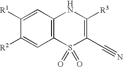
C1([R1])=CC2=C(C=C1[R2])S(=O)(=O)C(C#N)=C([R3])N2
